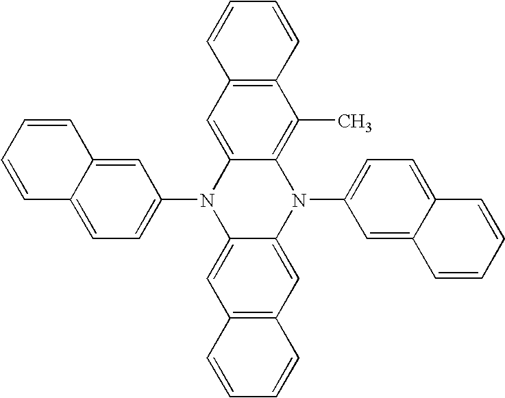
C1(N2C3=CC4=C(C=C3N(C3=CC=C5C(=C3)C=CC=C5)C3=C(C)C5=C(C=C23)C=CC=C5)C=CC=C4)=CC=C2C(=C1)C=CC=C2
